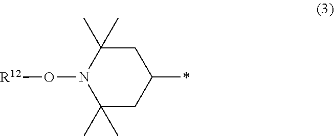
N1(O[R12])C(C)(C)CC(*)CC1(C)C
